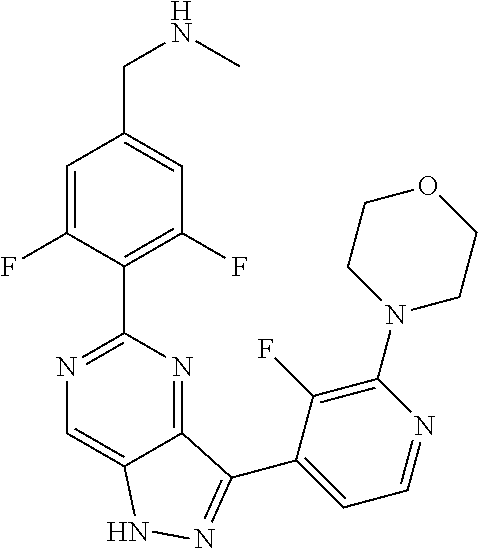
C1=C(F)C(C2=NC=C3C(=N2)C(C2=CC=NC(N4CCOCC4)=C2F)=NN3)=C(F)C=C1CNC
